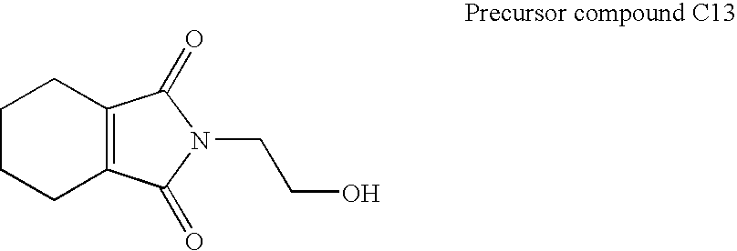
C1CCC2=C(C1)C(=O)N(CCO)C2=O
